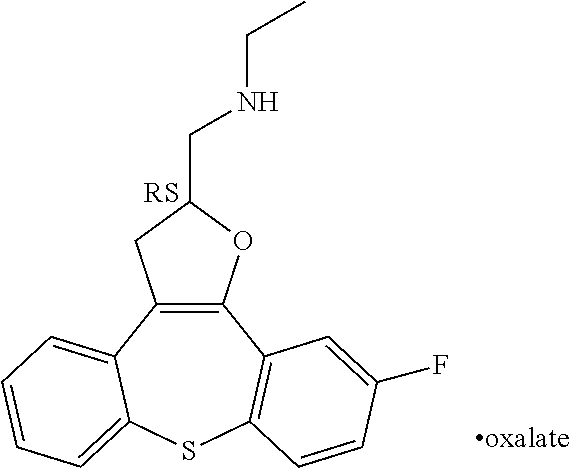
C12=C(C3=CC=CC=C3SC3=C1C=C(F)C=C3)CC(CNCC)O2.[RS]
